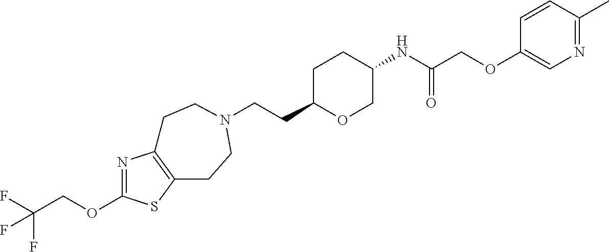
C(CC1OCC(NC(COC2=CN=C(C)C=C2)=O)CC1)N1CCC2=C(N=C(OCC(F)(F)F)S2)CC1
